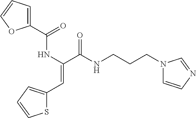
C1(C(=O)NC(=CC2=CC=CS2)C(NCCCN2C=CN=C2)=O)=CC=CO1
